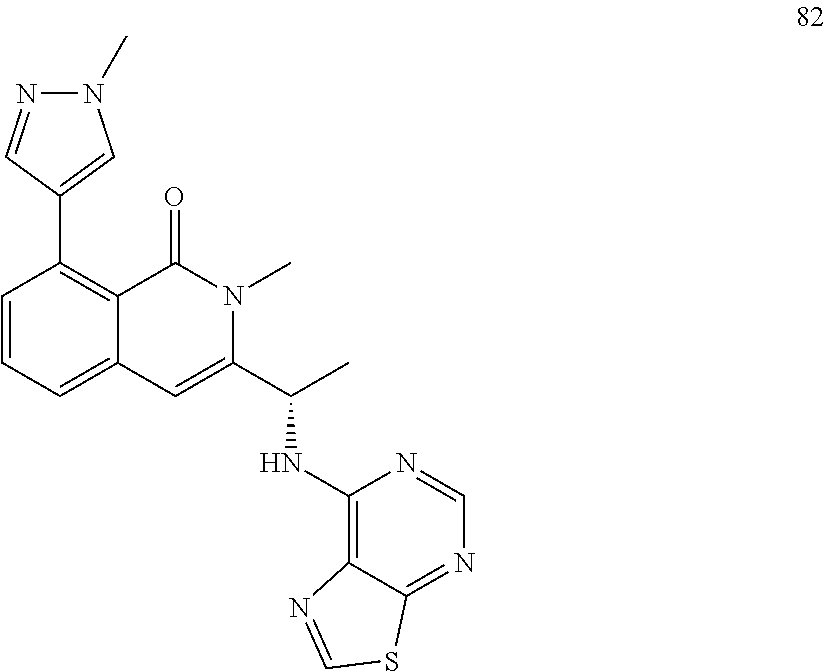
C1=CC=C2C(=C1C1=CN(C)N=C1)C(=O)N(C)C(C(C)NC1=C3C(=NC=N1)SC=N3)=C2
